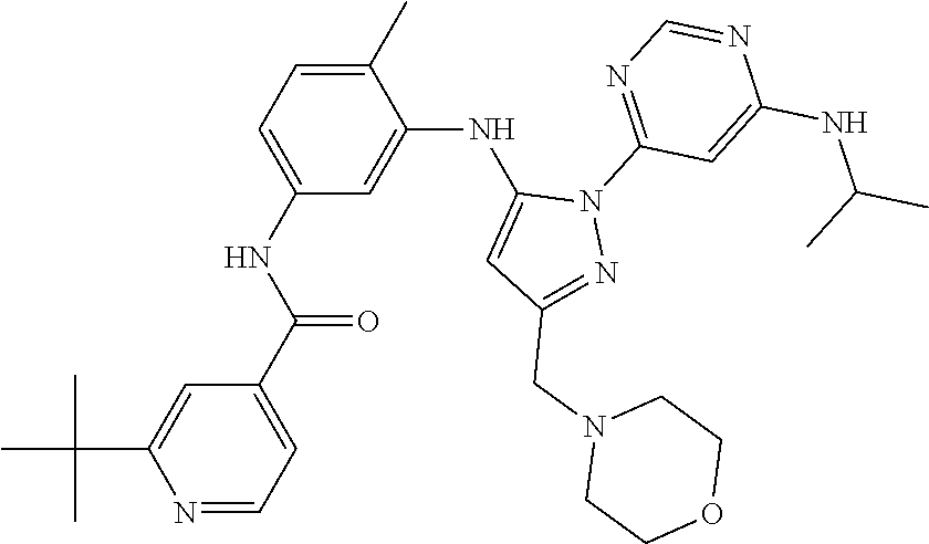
N1=CC=C(C(NC2=CC=C(C)C(NC3=CC(CN4CCOCC4)=NN3C3=NC=NC(NC(C)C)=C3)=C2)=O)C=C1C(C)(C)C
